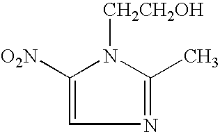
N1=C(C)N([CH2CH2OH])C([O2N])=C1
